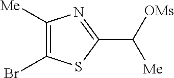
C1([Me])=C(Br)SC(C([OMs])[Me])=N1
